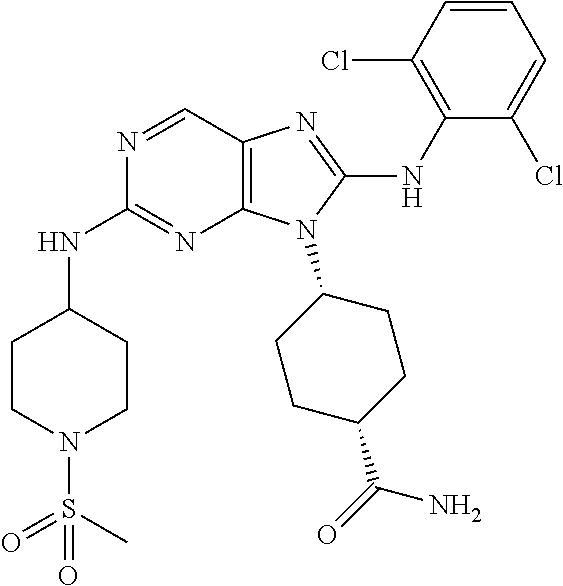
N1=CC2=C(N=C1NC1CCN(S(C)(=O)=O)CC1)N(C1CCC(C(=O)N)CC1)C(NC1=C(Cl)C=CC=C1Cl)=N2
